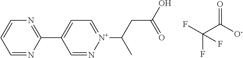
C1=N[N+](C(CC(O)=O)C)=CC=C1C1=NC=CC=N1.FC(C([O-])=O)(F)F
